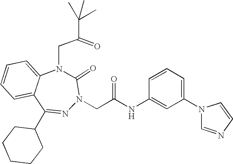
C1=CC=C2C(=C1)N(CC(=O)C(C)(C)C)C(=O)N(CC(NC1=CC(N3C=NC=C3)=CC=C1)=O)N=C2C1CCCCC1
